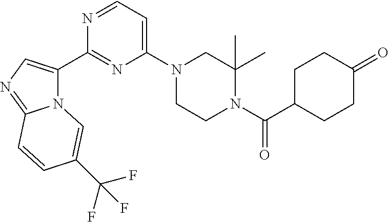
N12C(C3=NC(N4CCN(C(C5CCC(=O)CC5)=O)C(C)(C)C4)=CC=N3)=CN=C1C=CC(C(F)(F)F)=C2
